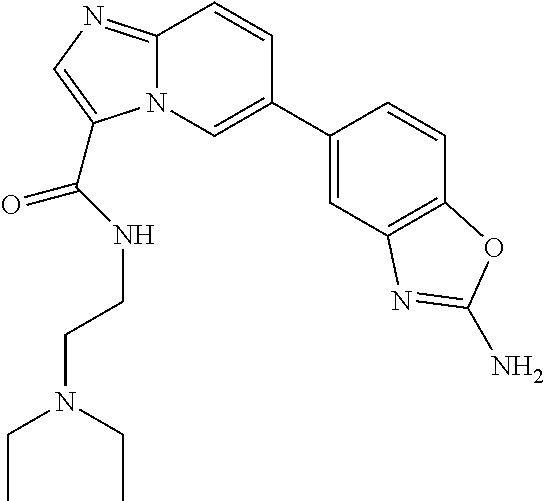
C1(C2=CN3C(=NC=C3C(=O)NCCN(CC)CC)C=C2)=CC2=C(C=C1)OC(N)=N2
